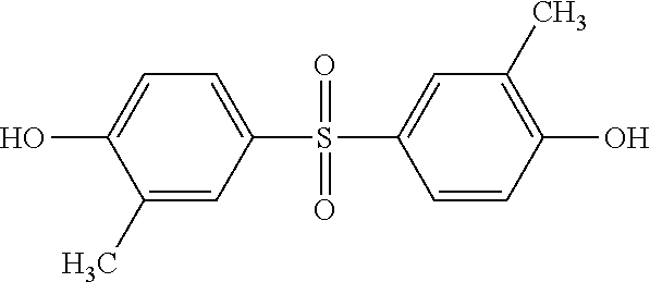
C1(C)=CC(S(=O)(=O)C2=CC(C)=C(O)C=C2)=CC=C1O
